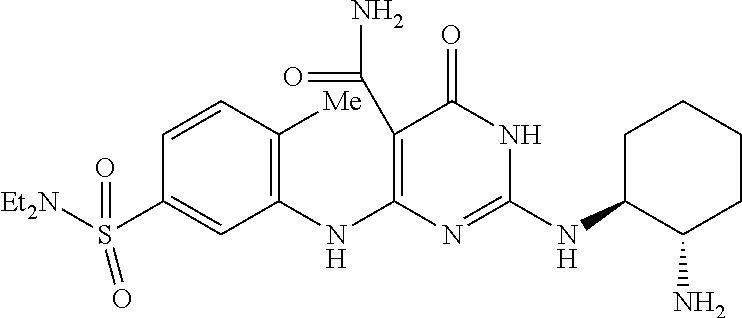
C1(C(N)=O)=C(NC2=C([Me])C=CC(S([Et2N])(=O)=O)=C2)N=C(NC2C(N)CCCC2)NC1=O
